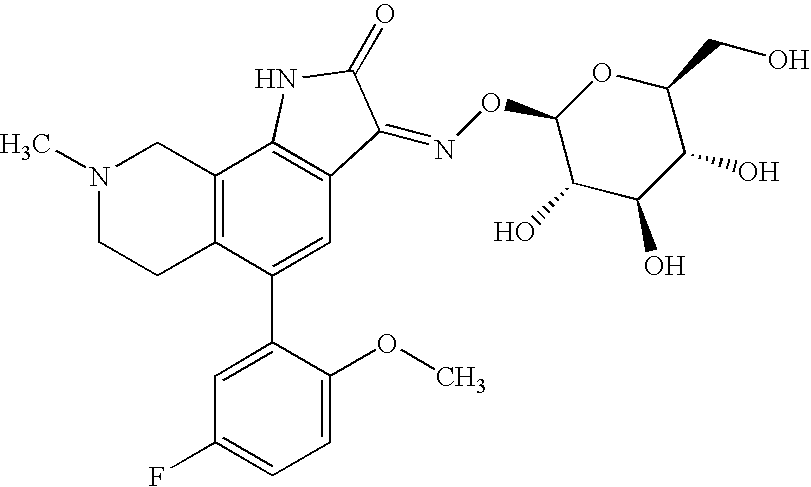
N1(C)CCC2=C(C1)C1=C(C=C2C2=CC(F)=CC=C2OC)C(=NOC2C(O)C(O)C(O)C(CO)O2)C(=O)N1
